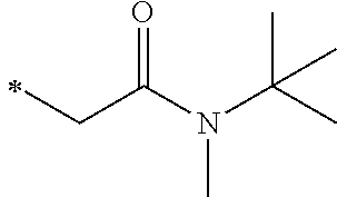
N(C(CC)=O)(C(C)(C)C)C
